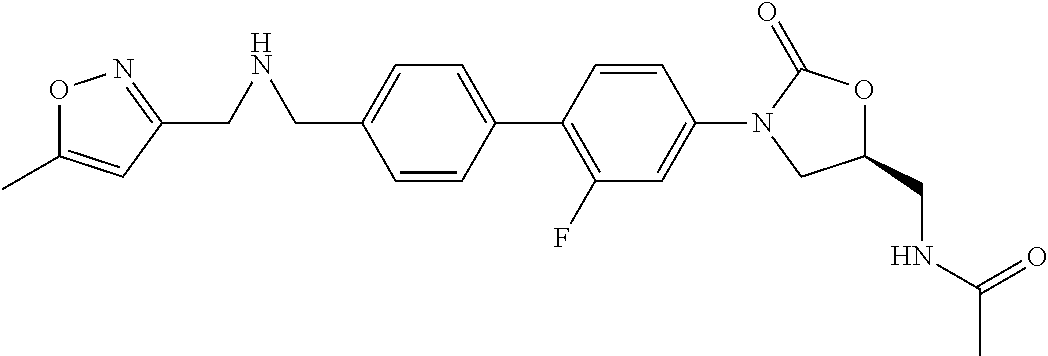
C1=CC(C2=C(F)C=C(N3CC(CNC(=O)C)OC3=O)C=C2)=CC=C1CNCC1=NOC(C)=C1
